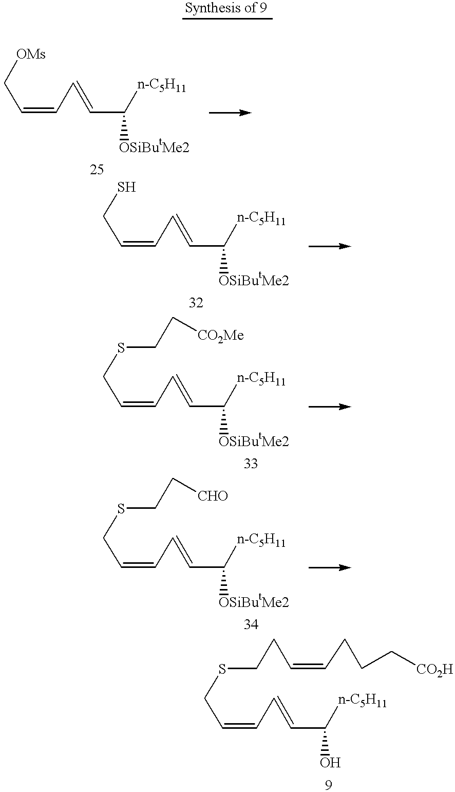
C(C([n-C5H11])[OSiButMe2])=CC=CC[OMs].C(C([n-C5H11])[OSiButMe2])=CC=CCS.C(C([n-C5H11])[OSiButMe2])=CC=CCSCC[CO2Me].C(C([n-C5H11])[OSiButMe2])=CC=CCSCC[CHO].C(C([n-C5H11])O)=CC=CCSCCC=CCCC[CO2H]
